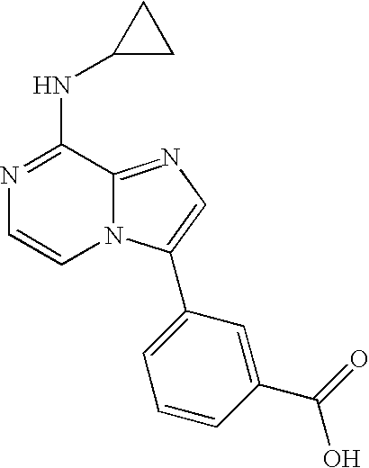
N1=C(NC2CC2)C2=NC=C(C3=CC=CC(C(=O)O)=C3)N2C=C1
